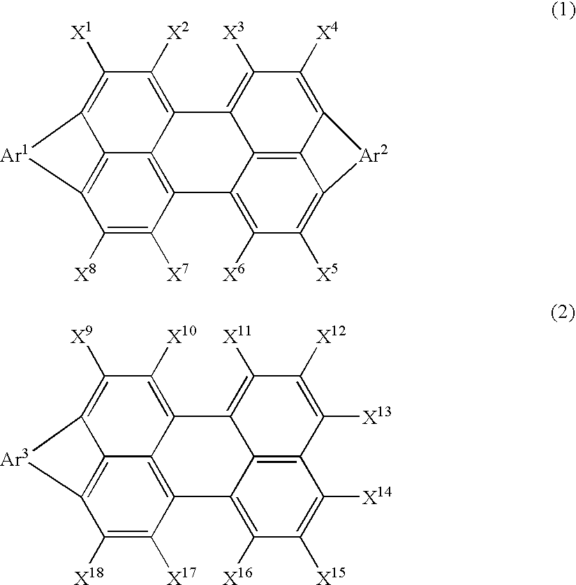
C1([X1])=C2C3=C(C([X8])=C([X7])C4=C3C(=C1[X2])C1=C([X3])C([X4])=C3C5=C1C4=C([X6])C([X5])=C5[Ar2]3)[Ar1]2.C1([X9])=C2C3=C(C([X18])=C([X17])C4=C3C(=C1[X10])C1=C([X11])C([X12])=C([X13])C3=C1C4=C([X16])C([X15])=C3[X14])[Ar3]2
